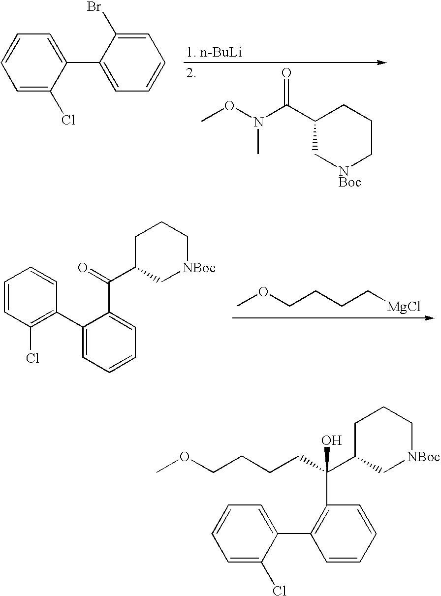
C1=C(Cl)C(C2=CC=CC=C2Br)=CC=C1.C1(C(N(OC)C)=O)C[NBoc]CCC1.C1=CC(Cl)=C(C2=CC=CC=C2C(=O)C2C[NBoc]CCC2)C=C1.COCCCC[MgCl].C1=C(Cl)C(C2=C(C(C3C[NBoc]CCC3)(O)CCCCOC)C=CC=C2)=CC=C1
